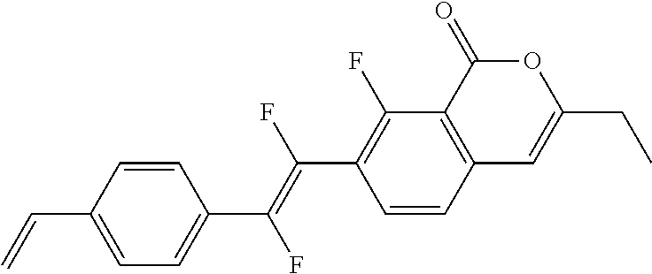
C1=CC2=C(C(F)=C1C(=C(C1=CC=C(C=C)C=C1)F)F)C(=O)OC(CC)=C2
